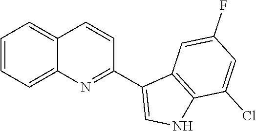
C1=CC2=CC=CC=C2N=C1C1=CNC2=C1C=C(F)C=C2Cl
